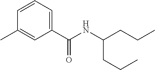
C1=CC=C(C(NC(CCC)CCC)=O)C=C1C
